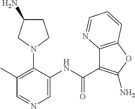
N1(C2=C(C)C=NC=C2NC(=O)C2=C(N)OC3=C2N=CC=C3)CCC(N)C1
